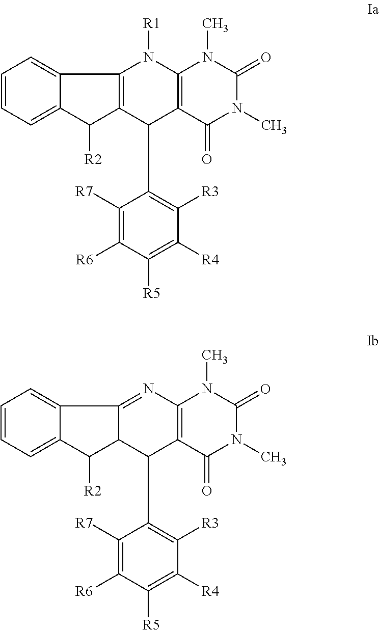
C1=CC=C2C(=C1)C1=C(C2[R2])C(C2=C([R3])C([R4])=C([R5])C([R6])=C2[R7])C2=C(N1[R1])N(C)C(=O)N(C)C2=O.C1=CC=C2C(=C1)C1=NC3=C(C(C4=C([R3])C([R4])=C([R5])C([R6])=C4[R7])C1C2[R2])C(=O)N(C)C(=O)N3C
